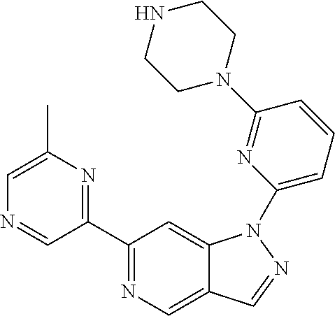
C1(C2=NC(C)=CN=C2)=NC=C2C(=C1)N(C1=CC=CC(N3CCNCC3)=N1)N=C2
